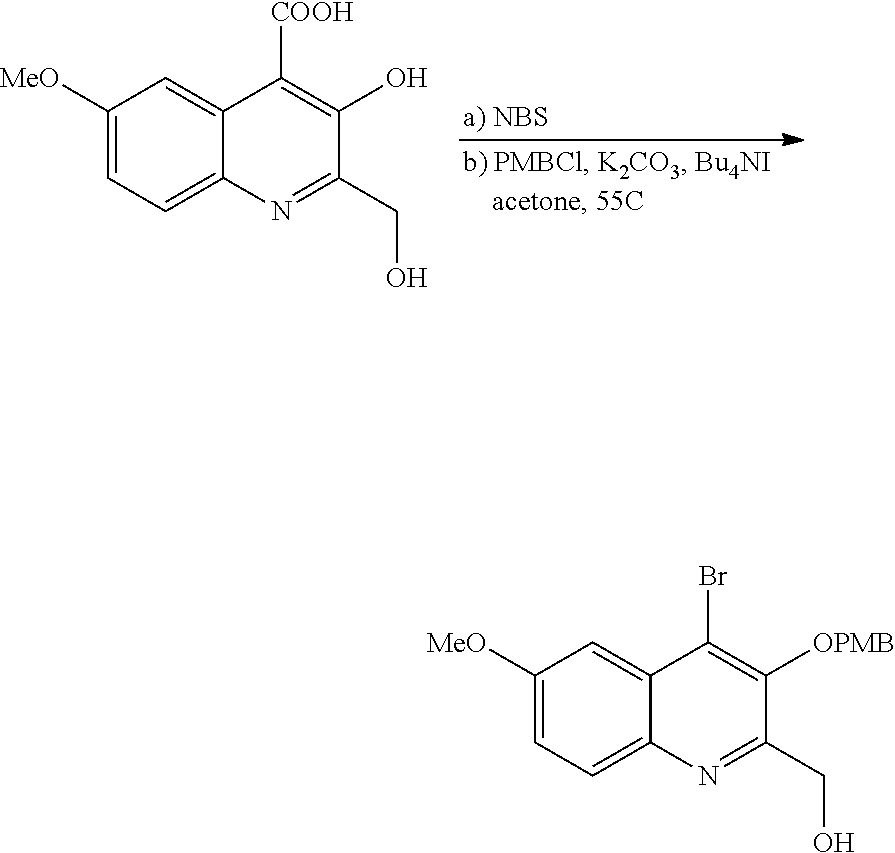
C1([MeO])=CC=C2C(=C1)C([COOH])=C(O)C(CO)=N2.C1([MeO])=CC=C2C(=C1)C(Br)=C([OPMB])C(CO)=N2
